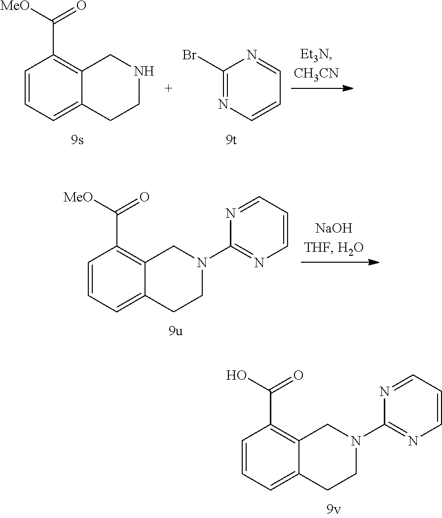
C1=CC=C2C(=C1C([MeO])=O)CNCC2.C1(Br)=NC=CC=N1.C1=CC=C2C(=C1C([MeO])=O)CN(C1=NC=CC=N1)CC2.C1=CC=C2C(=C1C(O)=O)CN(C1=NC=CC=N1)CC2
